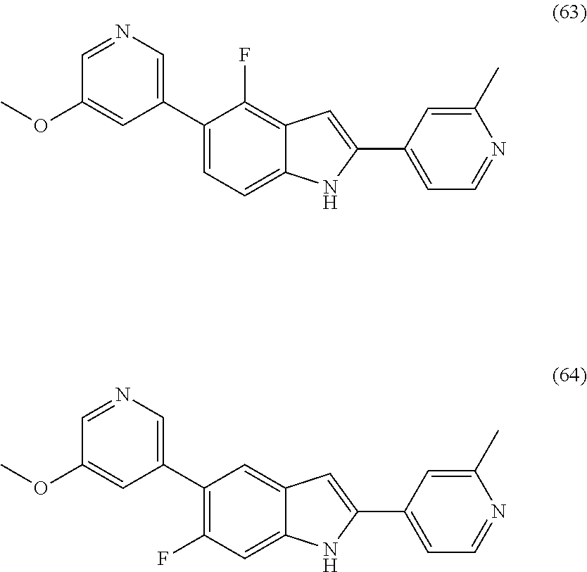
C1(C2=CN=CC(OC)=C2)=CC=C2C(=C1F)C=C(C1=CC=NC(C)=C1)N2.C1(C2=CN=CC(OC)=C2)=C(F)C=C2C(=C1)C=C(C1=CC=NC(C)=C1)N2
